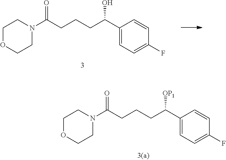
C1OCCN(C(CCCC(C2=CC=C(F)C=C2)O)=O)C1.C1OCCN(C(CCCC(C2=CC=C(F)C=C2)[OP1])=O)C1
